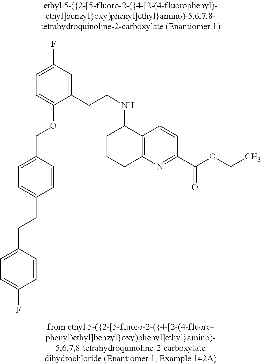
C(C1=CC=C(COC2=CC=C(F)C=C2CCNC2CCCC3=C2C=CC(C(OCC)=O)=N3)C=C1)CC1=CC=C(F)C=C1
